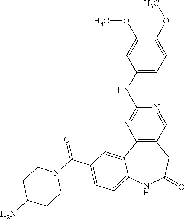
C12=C(C=NC(NC3=CC=C(OC)C(OC)=C3)=N1)CC(=O)NC1=CC=C(C(N3CCC(N)CC3)=O)C=C21
